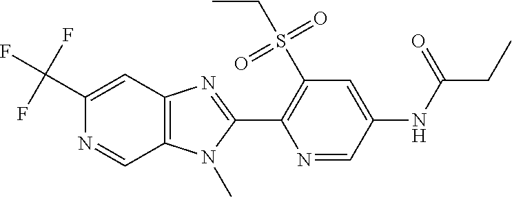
C1(C(F)(F)F)=CC2=C(C=N1)N(C)C(C1=C(S(CC)(=O)=O)C=C(NC(CC)=O)C=N1)=N2
